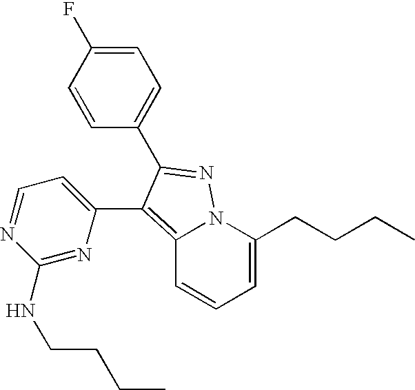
C1=C(F)C=CC(C2=NN3C(=C2C2=CC=NC(NCCCC)=N2)C=CC=C3CCCC)=C1
